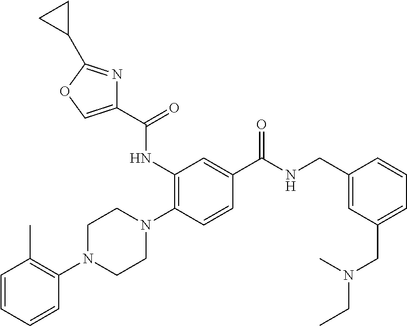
C1=CC=CC(N2CCN(C3=C(NC(C4=COC(C5CC5)=N4)=O)C=C(C(NCC4=CC(CN(CC)C)=CC=C4)=O)C=C3)CC2)=C1C
